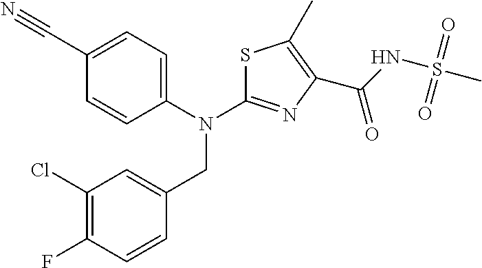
C1(Cl)=C(F)C=CC(CN(C2=NC(C(NS(C)(=O)=O)=O)=C(C)S2)C2=CC=C(C#N)C=C2)=C1
